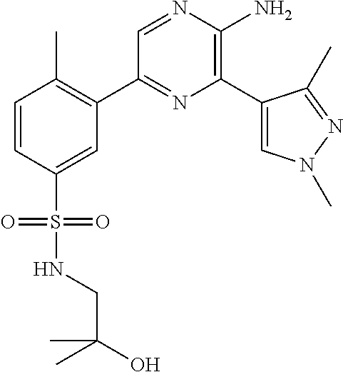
C1(C2=C(C)C=CC(S(=O)(=O)NCC(O)(C)C)=C2)=NC(C2=CN(C)N=C2C)=C(N)N=C1
